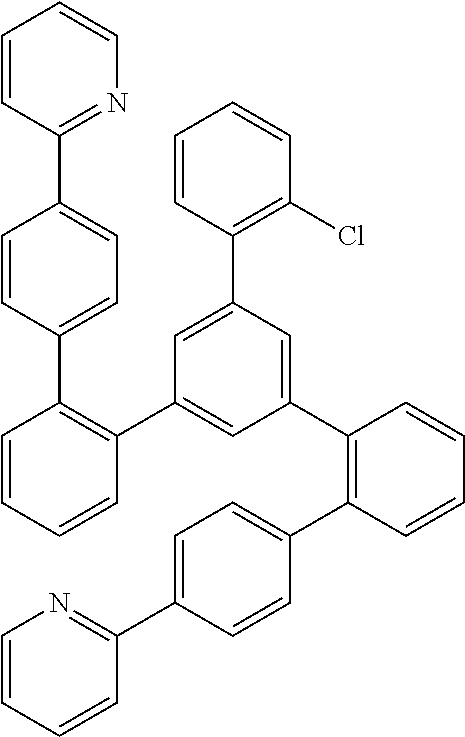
C1=CC(C2=CC=C(C3=C(C4=CC(C5=C(C6=CC=C(C7=NC=CC=C7)C=C6)C=CC=C5)=CC(C5=C(Cl)C=CC=C5)=C4)C=CC=C3)C=C2)=NC=C1
